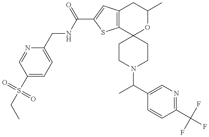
CCS(C1=CC=C(CNC(=O)C2=CC3=C(S2)C2(OC(C)C3)CCN(C(C3=CN=C(C(F)(F)F)C=C3)C)CC2)N=C1)(=O)=O
